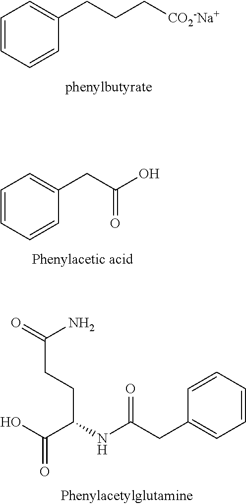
OC(C(NC(CC1=CC=CC=C1)=O)CCC(N)=O)=O.C1=CC=CC(CC(O)=O)=C1.C1=CC=CC(CCC[CO2-Na+])=C1
